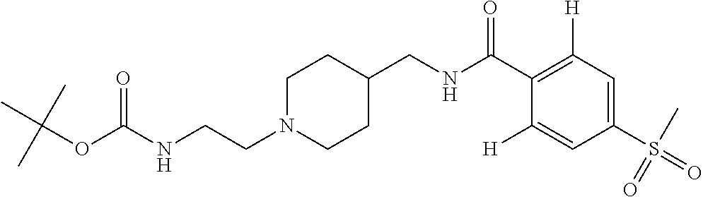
C1N(CCNC(OC(C)(C)C)=O)CCC(CNC(C2=C([H])C=C(S(=O)(C)=O)C=C2[H])=O)C1
